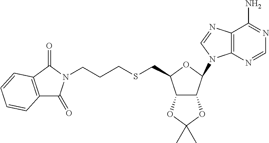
C12=C(N=CN=C1N)N(C1OC(CSCCCN3C(=O)C4=C(C3=O)C=CC=C4)C3C1OC(C)(C)O3)C=N2
